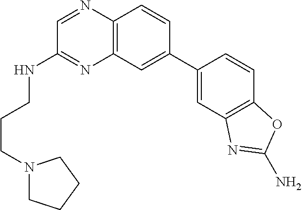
C12=C(C=C(C3=CC4=C(C=C3)OC(N)=N4)C=C1)N=C(NCCCN1CCCC1)C=N2
